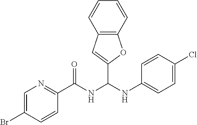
C1=C(Br)C=CC(C(NC(NC2=CC=C(Cl)C=C2)C2=CC3=C(C=CC=C3)O2)=O)=N1
